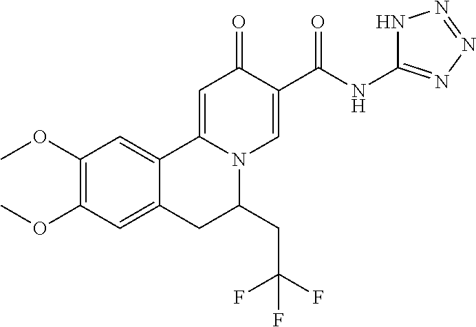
COC1=C(OC)C=C2C(=C1)CC(CC(F)(F)F)N1C2=CC(=O)C(C(NC2=NN=NN2)=O)=C1
